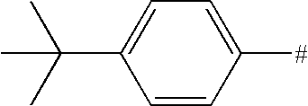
C1(C(C)(C)C)=CC=C([#])C=C1
